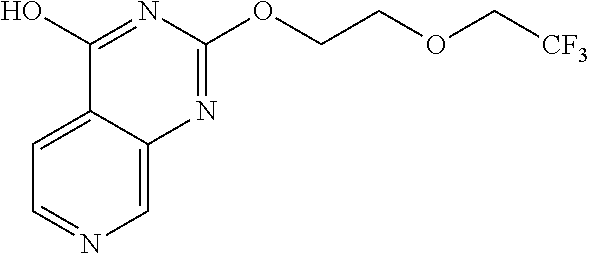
C1=C2C(=CN=C1)N=C(OCCOC[CF3])N=C2O
